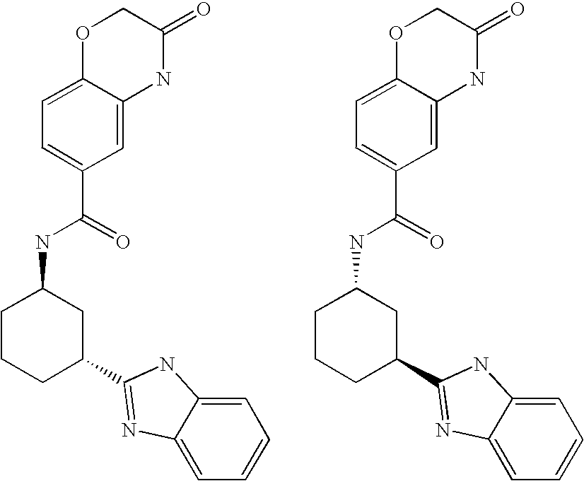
C1=CC=C2C(=C1)N=C(C1CC(NC(=O)C3=CC=C4C(=C3)NC(=O)CO4)CCC1)N2.C1=CC=C2C(=C1)N=C(C1CC(NC(=O)C3=CC=C4C(=C3)NC(=O)CO4)CCC1)N2
